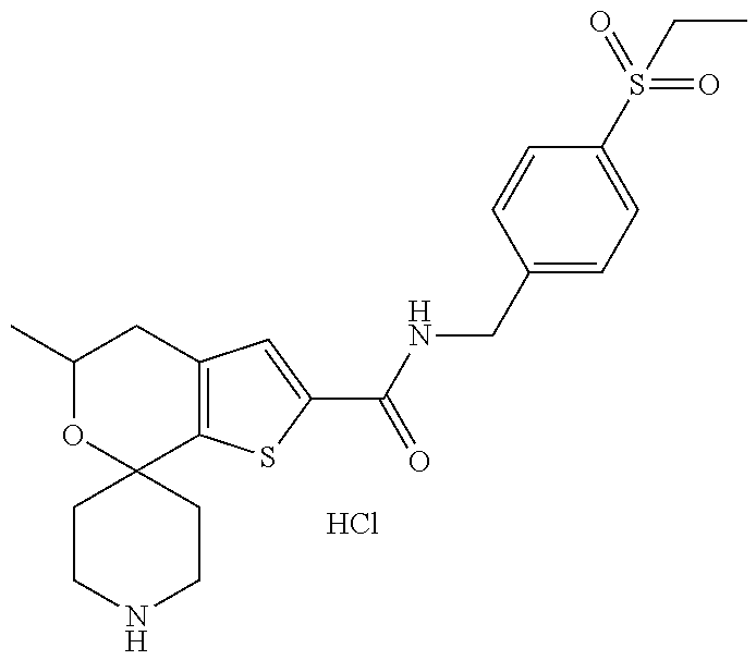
C1CNCCC12C1=C(CC(C)O2)C=C(C(NCC2=CC=C(S(CC)(=O)=O)C=C2)=O)S1.Cl
